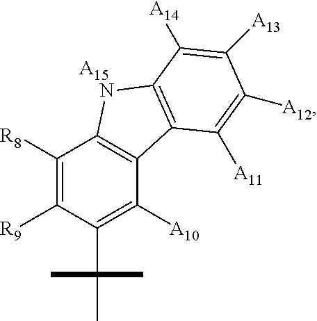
C1([R8])=C([R9])C(C(C)(C)C)=C([A10])C2=C1NC1=C2C([A11])=C([A12])C([A13])=C1[A14].[A15]
